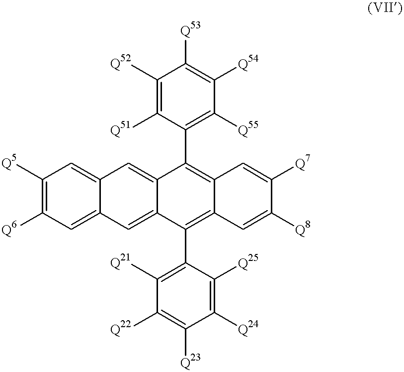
C1([Q5])=C([Q6])C=C2C(=C1)C=C1C(=C2)C(C2=C([Q21])C([Q22])=C([Q23])C([Q24])=C2[Q25])=C2C(=C1C1=C([Q55])C([Q54])=C([Q53])C([Q52])=C1[Q51])C=C([Q7])C([Q8])=C2
